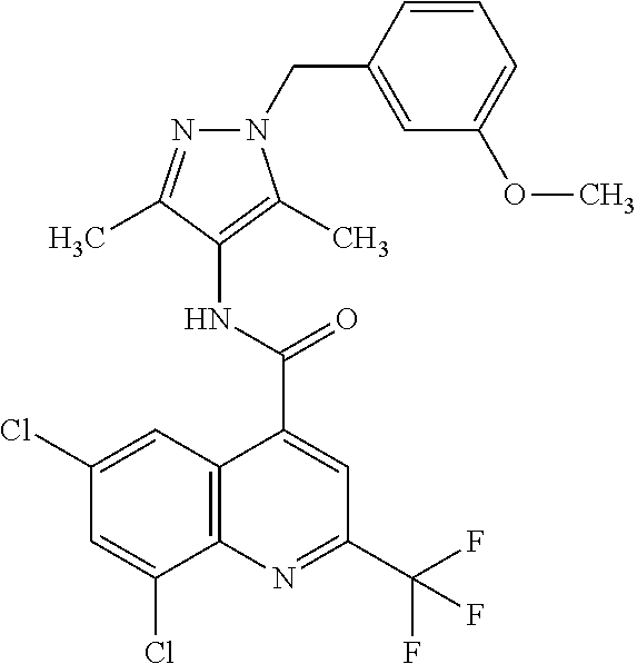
C12=C(N=C(C(F)(F)F)C=C1C(=O)NC1=C(C)N(CC3=CC(OC)=CC=C3)N=C1C)C(Cl)=CC(Cl)=C2
